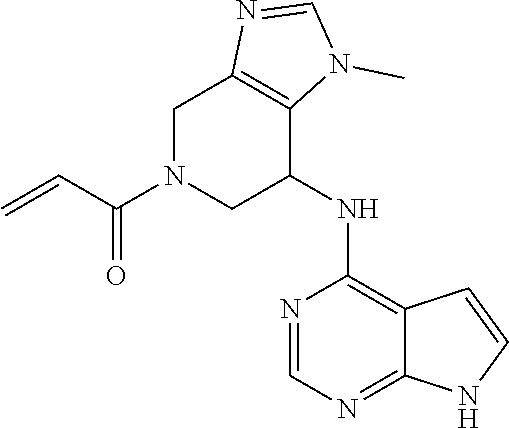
N1=CN=C2C(=C1NC1C3=C(CN(C(C=C)=O)C1)N=CN3C)C=CN2
